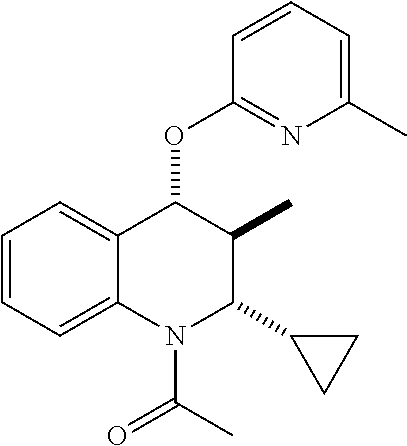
C12=CC=CC=C1N(C(C)=O)C(C1CC1)C(C)C2OC1=NC(C)=CC=C1
